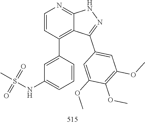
O(C)C1=C(OC)C(OC)=CC(C2=NNC3=NC=CC(C4=CC(NS(=O)(=O)C)=CC=C4)=C23)=C1
